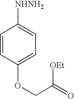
C1=CC(OCC([OEt])=O)=CC=C1[NHNH2]
